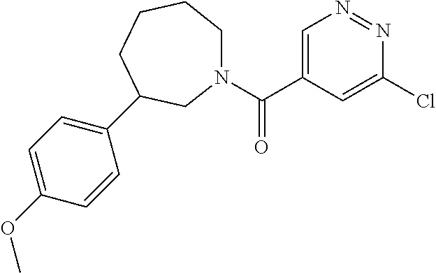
C1=C(Cl)N=NC=C1C(N1CCCCC(C2=CC=C(OC)C=C2)C1)=O
